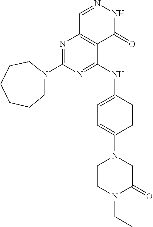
N1=C(NC2=CC=C(N3CCN(CC)C(=O)C3)C=C2)C2=C(N=C1N1CCCCCC1)C=NNC2=O
